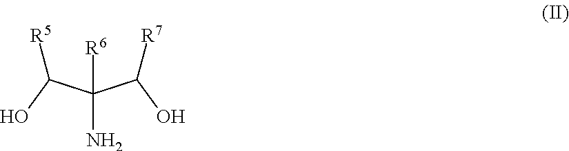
NC(C(O)[R5])(C(O)[R7])[R6]
